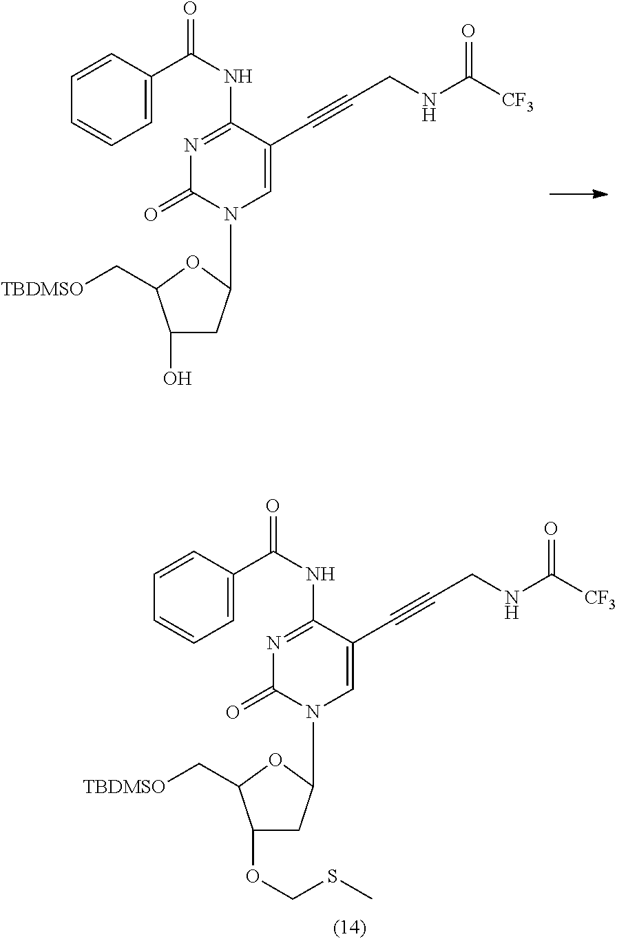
C1(O)CC(N2C=C(C#CCNC([CF3])=O)C(NC(=O)C3=CC=CC=C3)=NC2=O)OC1C[TBDMSO].C1(OCSC)CC(N2C=C(C#CCNC([CF3])=O)C(NC(=O)C3=CC=CC=C3)=NC2=O)OC1C[TBDMSO]
